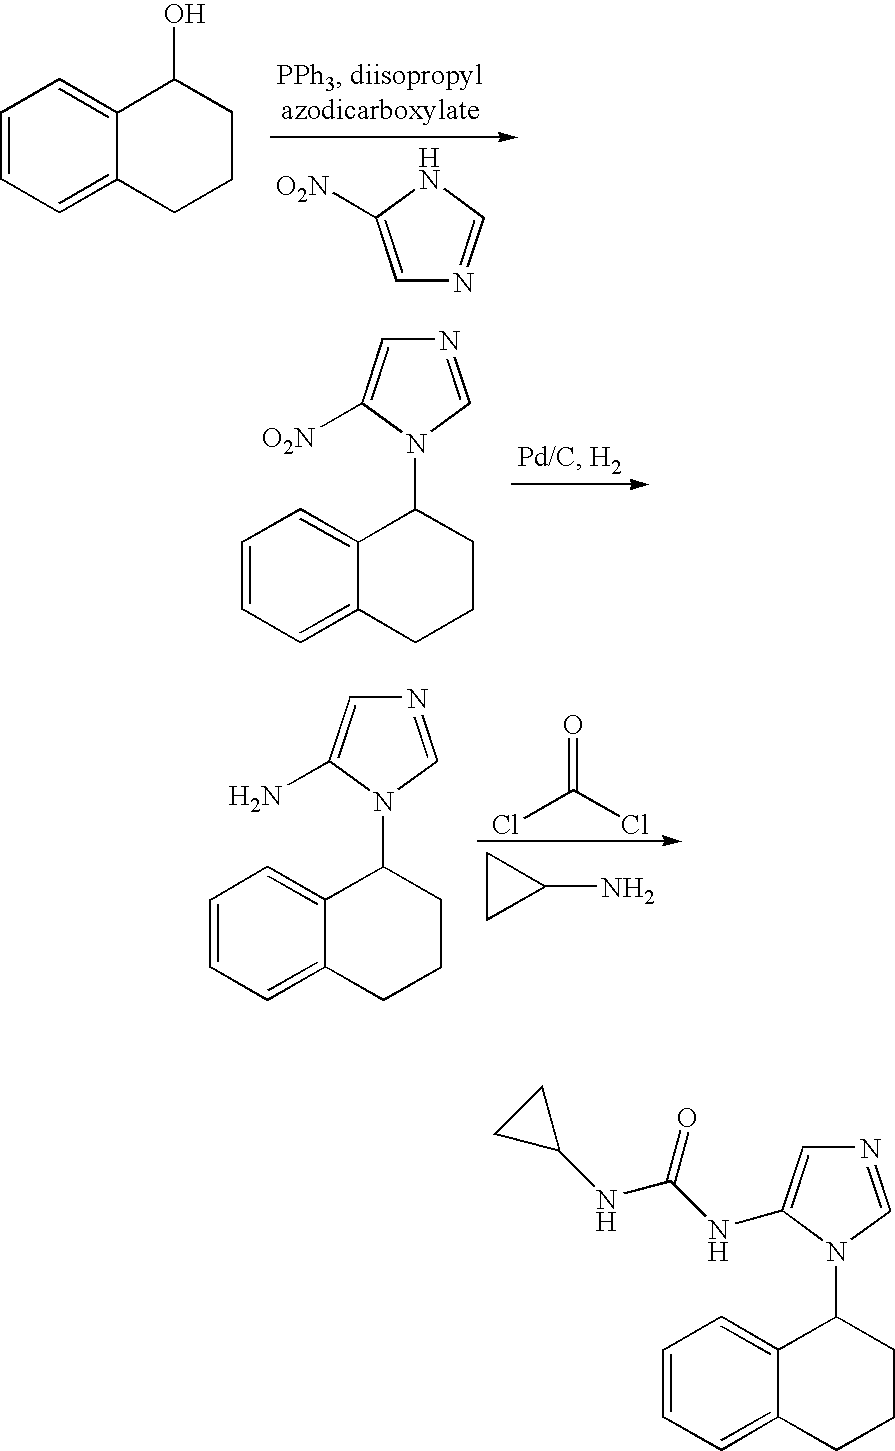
C1=CC=C2C(=C1)C(O)CCC2.C1=C([O2N])NC=N1.C1=CC=C2C(=C1)C(N1C=NC=C1[O2N])CCC2.C1=CC=C2C(=C1)C(N1C=NC=C1N)CCC2.ClC(=O)Cl.C1CC1N.C1=CC=C2C(=C1)C(N1C=NC=C1NC(=O)NC1CC1)CCC2
